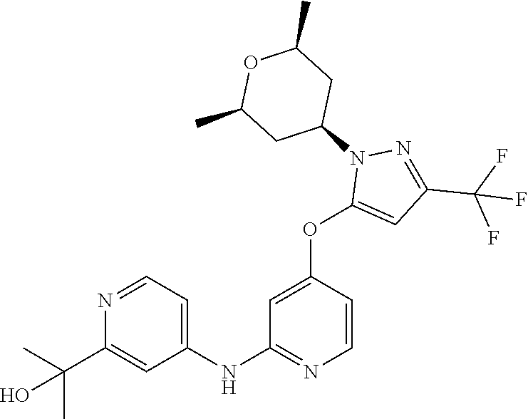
C1(NC2=NC=CC(OC3=CC(C(F)(F)F)=NN3C3CC(C)OC(C)C3)=C2)=CC=NC(C(C)(C)O)=C1
